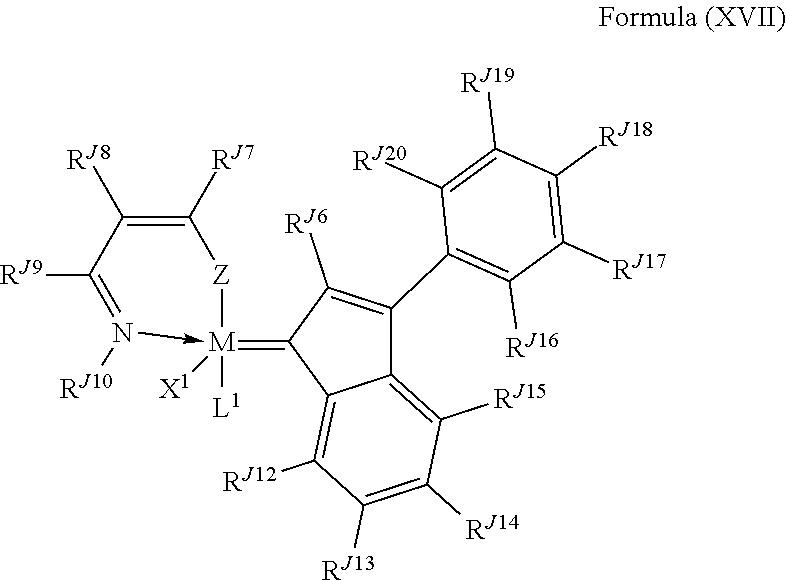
C1(=[M]2([X1])([L1])-N([RJ10])=C([RJ9])C([RJ8])=C([RJ7])[Z]2)C2=C([RJ12])C([RJ13])=C([RJ14])C([RJ15])=C2C(C2=C([RJ16])C([RJ17])=C([RJ18])C([RJ19])=C2[RJ20])=C1[RJ6]
